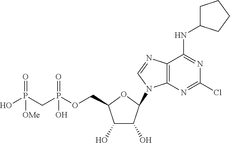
C1(O)C(O)C(N2C3=C(N=C2)C(NC2CCCC2)=NC(Cl)=N3)OC1COP(CP(O)(=O)[OMe])(=O)O
